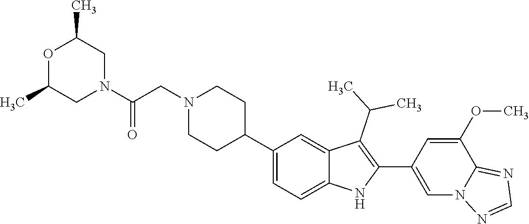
C1(C2CCN(CC(=O)N3CC(C)OC(C)C3)CC2)=CC=C2C(=C1)C(C(C)C)=C(C1=CN3C(=NC=N3)C(OC)=C1)N2
